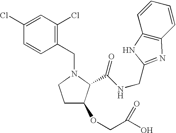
C1(CN2CCC(OCC(O)=O)C2C(NCC2=NC3=C(C=CC=C3)N2)=O)=C(Cl)C=C(Cl)C=C1
